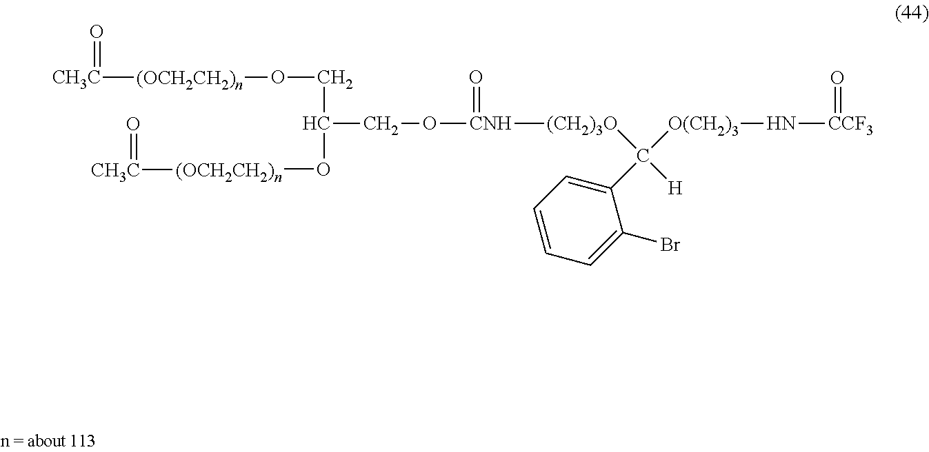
[CH3C]([(OCH2CH2)n]OCC(O[(OCH2CH2)n][CH3C]=O)CO[CNH]([(CH2)3O]C(C1=CC=CC=C1Br)([H])[O(CH2)3]N[CCF3]=O)=O)=O
